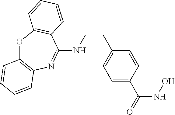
C1(NCCC2=CC=C(C(NO)=O)C=C2)=NC2=C(OC3=C1C=CC=C3)C=CC=C2
